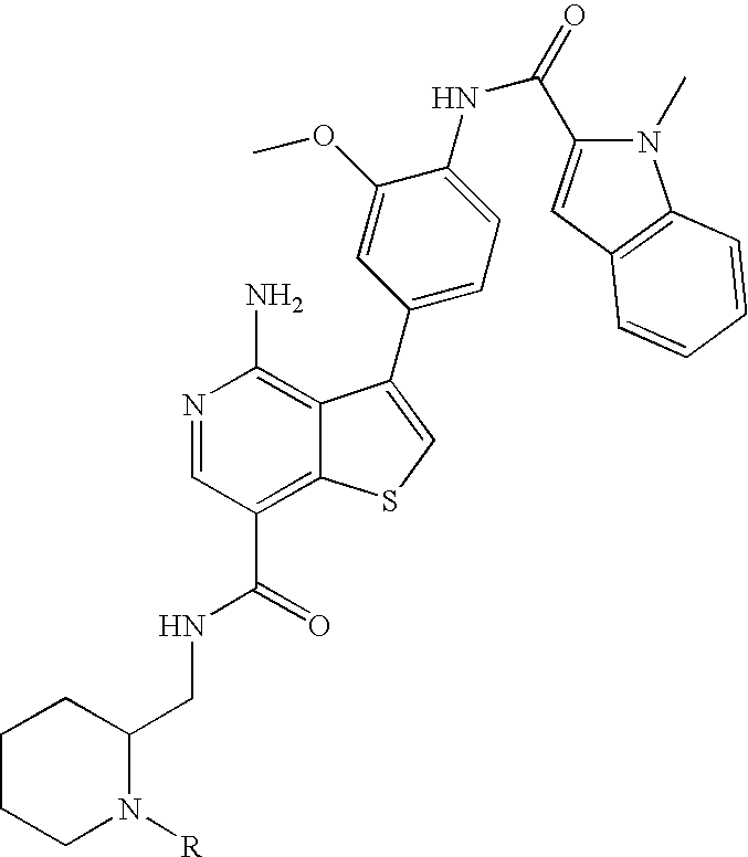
C1CCN([R])C(CNC(=O)C2=C3C(=C(N)N=C2)C(C2=CC=C(NC(=O)C4=CC5=C(N4C)C=CC=C5)C(OC)=C2)=CS3)C1
